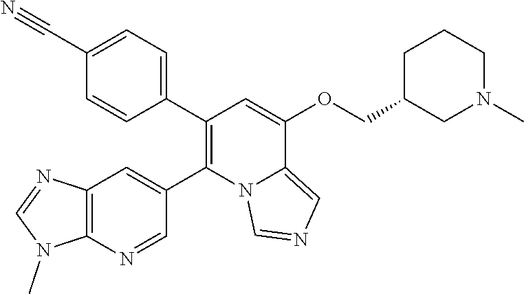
C1(C2=C(C3=CC=C(C#N)C=C3)C=C(OCC3CCCN(C)C3)C3=CN=CN23)=CC2=C(N=C1)N(C)C=N2
